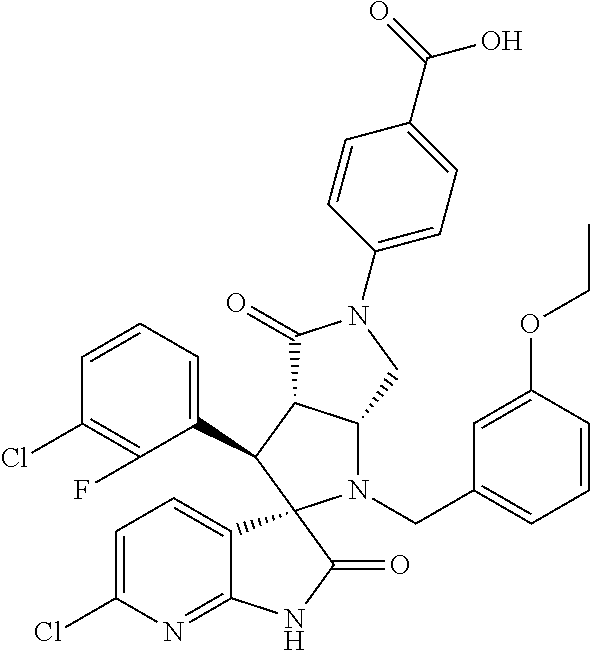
C1(C2C3C(N(CC4=CC=CC(OCC)=C4)C24C2=CC=C(Cl)N=C2NC4=O)CN(C2=CC=C(C(=O)O)C=C2)C3=O)=CC=CC(Cl)=C1F
